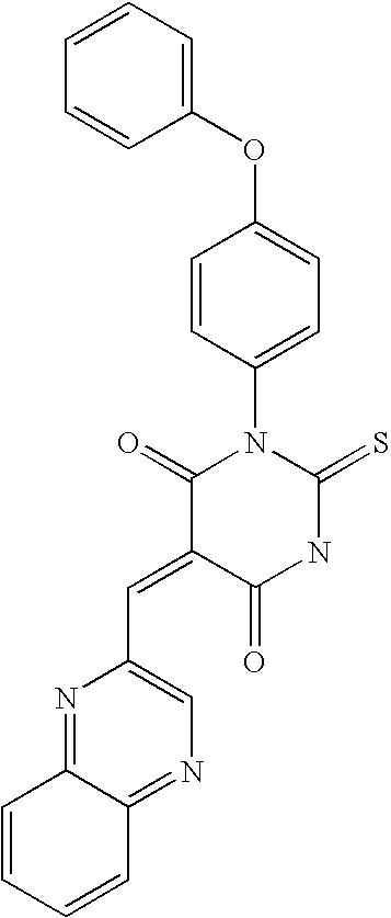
C1(OC2=CC=C(N3C(=O)C(=CC4=CN=C5C(=N4)C=CC=C5)C(=O)NC3=S)C=C2)=CC=CC=C1
